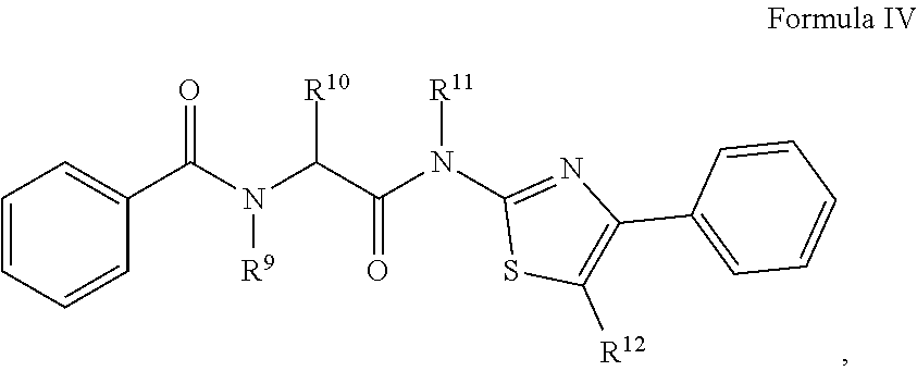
[R9]N(C(C1=CC=CC=C1)=O)C(C(N([R11])C1=NC(C2=CC=CC=C2)=C([R12])S1)=O)[R10]
